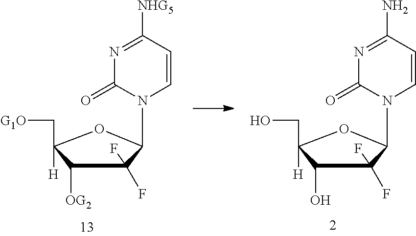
N1=C([NHG5])C=CN(C2C(F)(F)C([OG2])C(C[G1O])([H])O2)C1=O.N1=C(N)C=CN(C2C(F)(F)C(O)C(CO)([H])O2)C1=O
